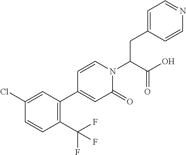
OC(C(N1C=CC(C2=C(C(F)(F)F)C=CC(Cl)=C2)=CC1=O)CC1=CC=NC=C1)=O
